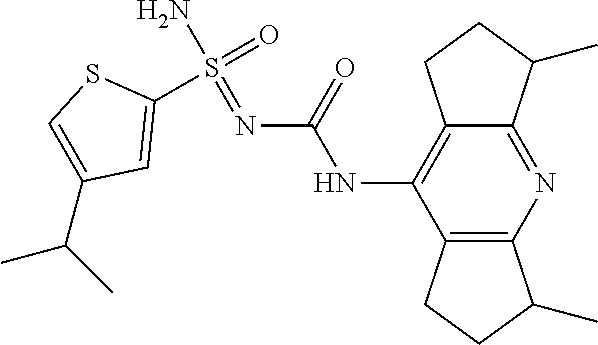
N(C1=C2C(=NC3=C1CCC3C)C(C)CC2)C(N=S(N)(=O)C1=CC(C(C)C)=CS1)=O
